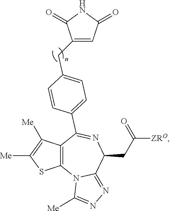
C12=C(N3C(=NN=C3[Me])C(CC(=O)[ZRO])N=C1C1=CC=C(CC3=CC(=O)NC3=O)C=C1)SC([Me])=C2[Me]
